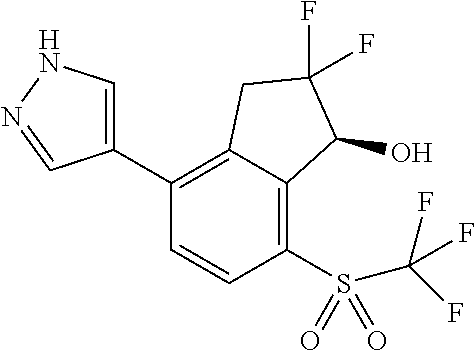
C1(C2=CNN=C2)=C2C(=C(S(C(F)(F)F)(=O)=O)C=C1)C(O)C(F)(F)C2
